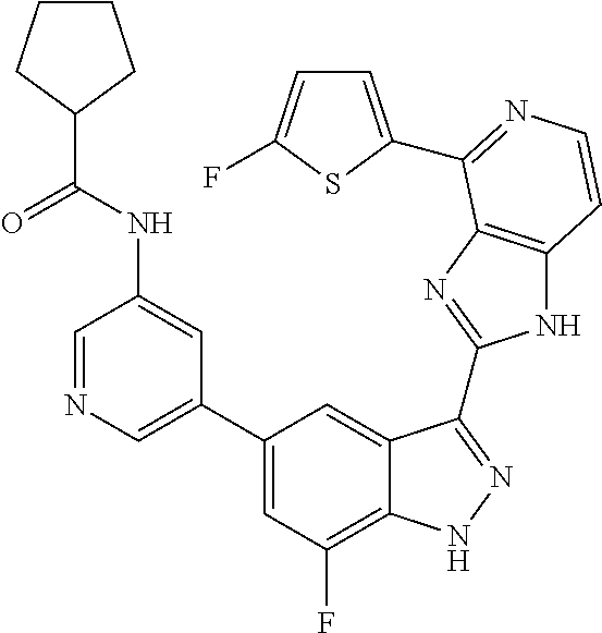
C1=C(C2=CC(F)=C3C(=C2)C(C2=NC4=C(N2)C=CN=C4C2=CC=C(F)S2)=NN3)C=C(NC(C2CCCC2)=O)C=N1
